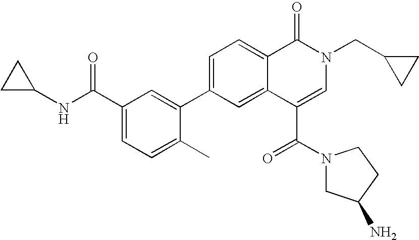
C1=C(C2=CC(C(NC3CC3)=O)=CC=C2C)C=C2C(=C1)C(=O)N(CC1CC1)C=C2C(=O)N1CC(N)CC1
